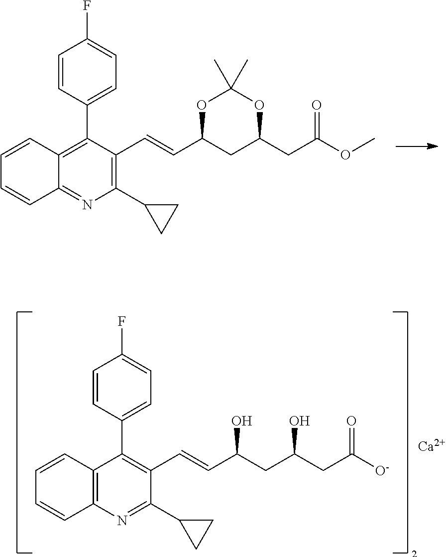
C(=CC1CC(CC(OC)=O)OC(C)(C)O1)C1=C(C2CC2)N=C2C(=C1C1=CC=C(F)C=C1)C=CC=C2.C(=CC(CC(CC([O-])=O)O)O)C1=C(C2=CC=C(F)C=C2)C2=C(N=C1C1CC1)C=CC=C2.[Ca]
